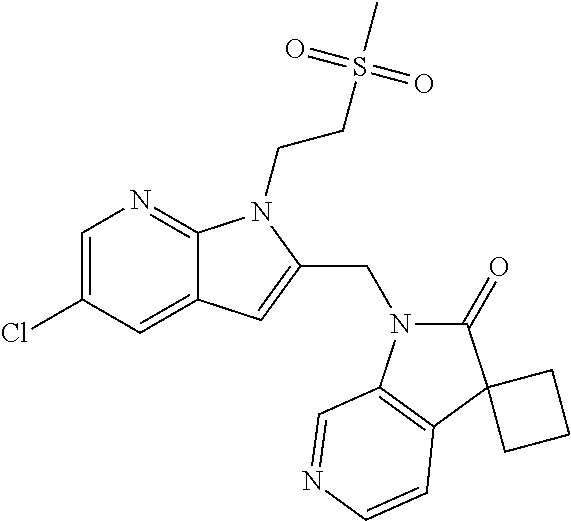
C1=C(Cl)C=C2C(=N1)N(CCS(C)(=O)=O)C(CN1C(=O)C3(C4=C1C=NC=C4)CCC3)=C2
